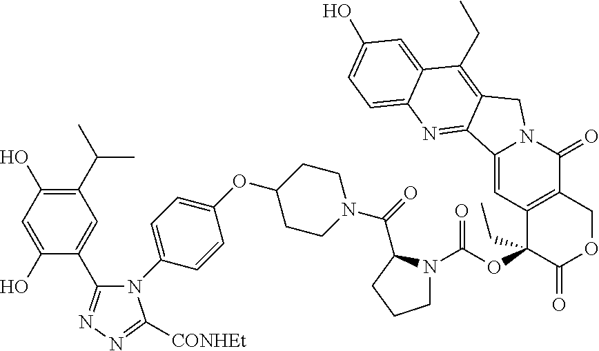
C1(C(C)C)=C(O)C=C(O)C(C2=NN=C([CONHEt])N2C2=CC=C(OC3CCN(C(=O)C4N(C(OC5(CC)C(=O)OCC6=C5C=C5N(C6=O)CC6=C(CC)C7=CC(O)=CC=C7N=C56)=O)CCC4)CC3)C=C2)=C1
